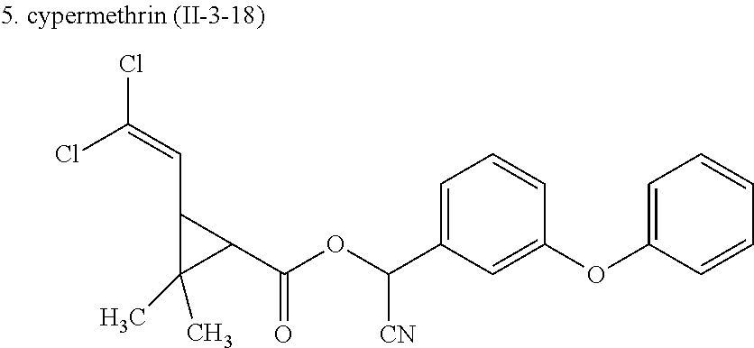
C1=C(C(OC(C2C(C=C(Cl)Cl)C2(C)C)=O)[CN])C=C(OC2=CC=CC=C2)C=C1
